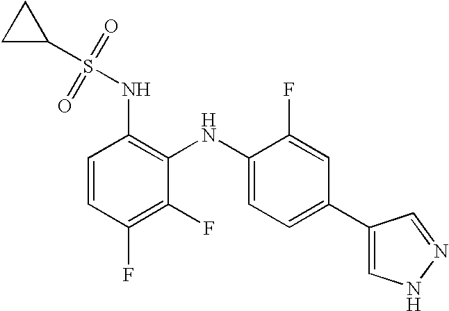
C1C(S(=O)(=O)NC2=C(NC3=CC=C(C4=CNN=C4)C=C3F)C(F)=C(F)C=C2)C1
